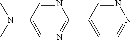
CN(C1=CN=C(C2=CC=NN=C2)N=C1)C
